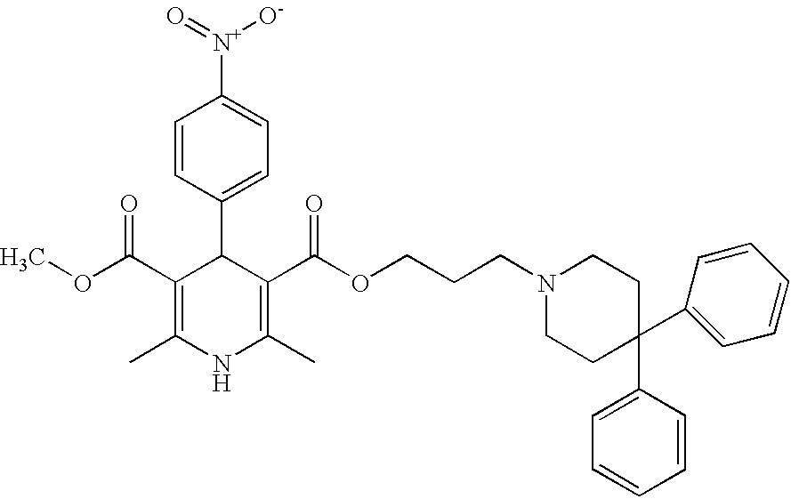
C1=CC(C2C(C(OC)=O)=C(C)NC(C)=C2C(OCCCN2CCC(C3=CC=CC=C3)(C3=CC=CC=C3)CC2)=O)=CC=C1[N+](=O)[O-]
